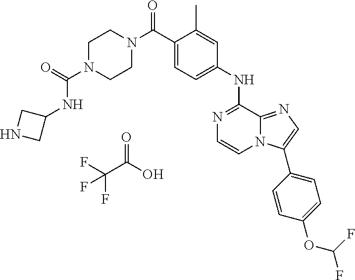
C(C1=CC=C(NC2=NC=CN3C2=NC=C3C2=CC=C(OC(F)F)C=C2)C=C1C)(=O)N1CCN(C(=O)NC2CNC2)CC1.C(C(O)=O)(F)(F)F
